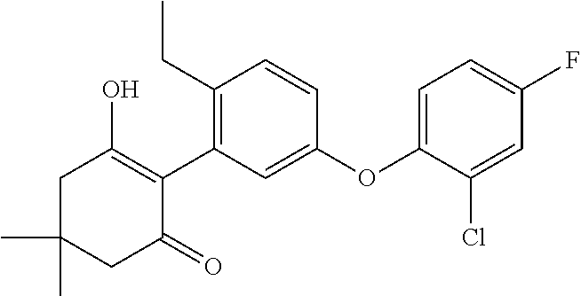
C1C(C)(C)CC(=O)C(C2=C(CC)C=CC(OC3=CC=C(F)C=C3Cl)=C2)=C1O
